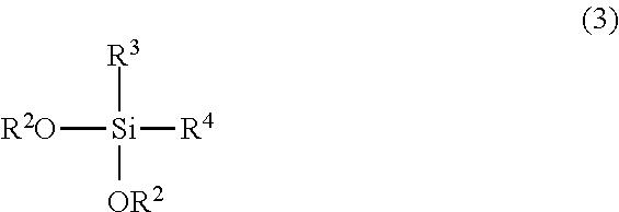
[R2O][Si]([R4])([R3])[OR2]
